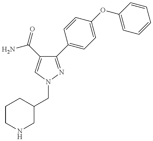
C1(C2=CC=C(OC3=CC=CC=C3)C=C2)=NN(CC2CCCNC2)C=C1C(=O)N
